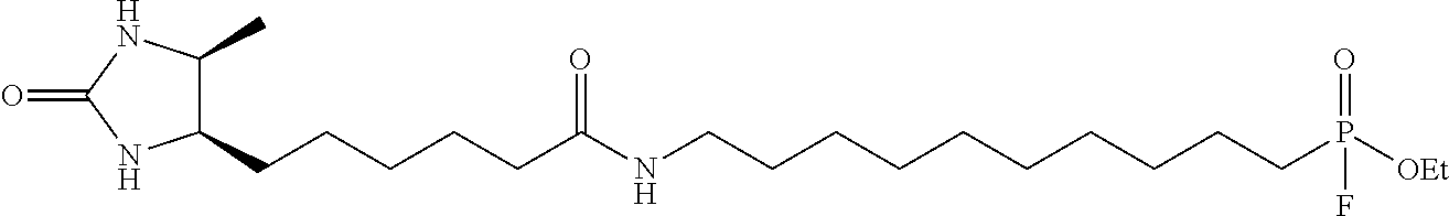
C1(C)C(CCCCCC(NCCCCCCCCCCP([OEt])(=O)F)=O)NC(=O)N1
